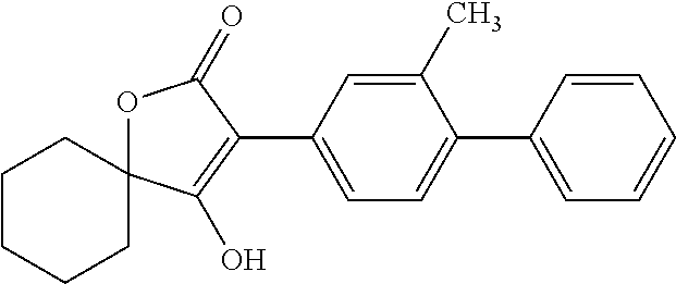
O1C2(C(O)=C(C3=CC=C(C4=CC=CC=C4)C(C)=C3)C1=O)CCCCC2
